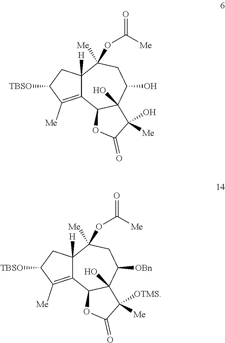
C12=C([Me])C([TBSO])CC1([H])C(OC([Me])=O)([Me])CC(O)C1(O)C2OC(=O)C1([Me])O.C12=C([Me])C([TBSO])CC1([H])C(OC([Me])=O)([Me])CC([OBn])C1(O)C2OC(=O)C1([Me])[OTMS]
